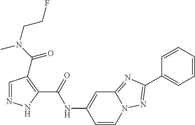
C1=NNC(C(=O)NC2=CC3=NC(C4=CC=CC=C4)=NN3C=C2)=C1C(N(C)CCF)=O
